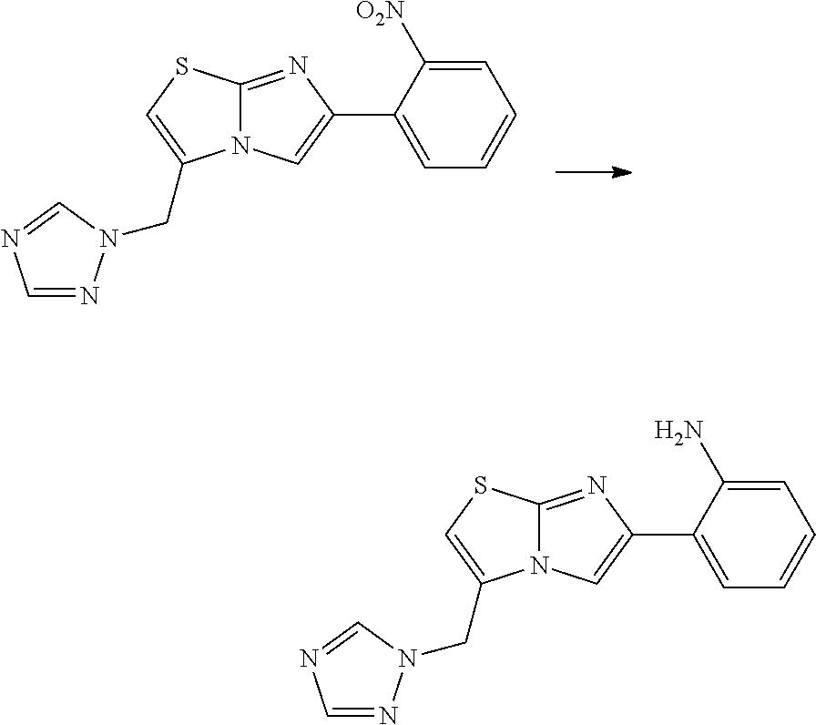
N12C(=NC(C3=CC=CC=C3[O2N])=C1)SC=C2CN1N=CN=C1.N12C(=NC(C3=CC=CC=C3N)=C1)SC=C2CN1N=CN=C1
